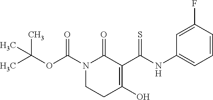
CC(OC(N1CCC(O)=C(C(NC2=CC=CC(F)=C2)=S)C1=O)=O)(C)C
